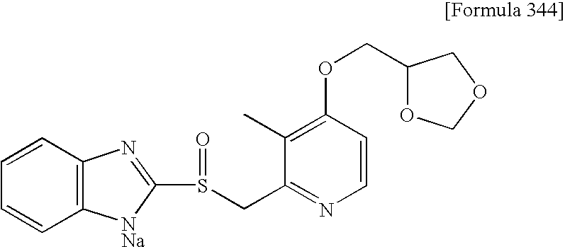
C1=CC2=C(C=C1)[NNa]C(S(CC1=NC=CC(OCC3OCOC3)=C1C)=O)=N2
